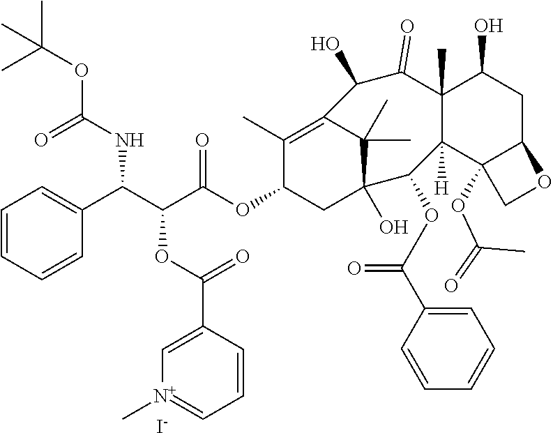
[I-].O(C(NC(C(C(OC1CC2(O)C(C)(C)C(=C1C)C(O)C(=O)C1(C)C([H])(C3(OC(=O)C)C(CC1O)OC3)C2OC(=O)C1=CC=CC=C1)=O)OC(C1=C[N+](C)=CC=C1)=O)C1=CC=CC=C1)=O)C(C)(C)C
